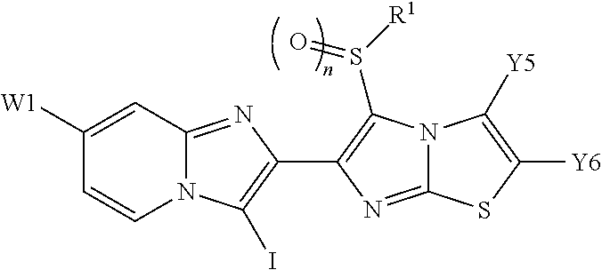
N12C(=NC(C3=C(S([R1])=O)N4C(=N3)SC([Y6])=C4[Y5])=C1I)C=C([W1])C=C2
